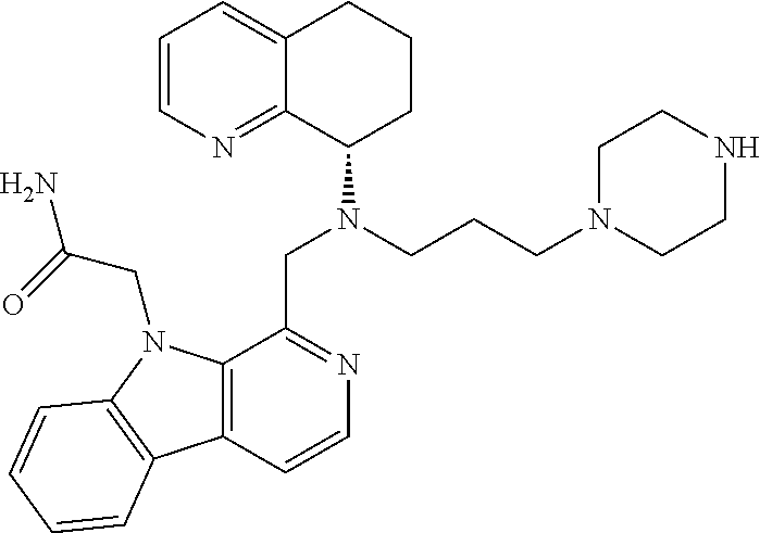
C1=CN=C2C(=C1)CCCC2N(CCCN1CCNCC1)CC1=NC=CC2=C1N(CC(N)=O)C1=C2C=CC=C1
